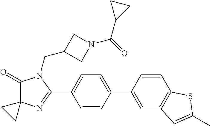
C1(=O)C2(N=C(C3=CC=C(C4=CC5=C(C=C4)SC(C)=C5)C=C3)N1CC1CN(C(=O)C3CC3)C1)CC2
